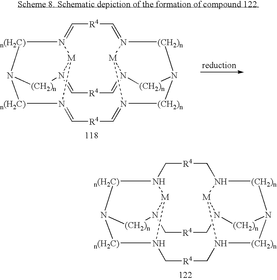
[R4]1CN2[n(H2C)]N3[n(H2C)]N4C[R4]CN5[(CH2)n]N6[(CH2)n]N(C1)[M]5N(C[R4]CN([(CH2)n]3)[M]42)[(CH2)n]6.[R4]1C=N2[n(H2C)]N3[n(H2C)]N4=C[R4]C=N5[(CH2)n]N6[(CH2)n]N(=C1)[M]5N(=C[R4]C=N([(CH2)n]3)[M]42)[(CH2)n]6
